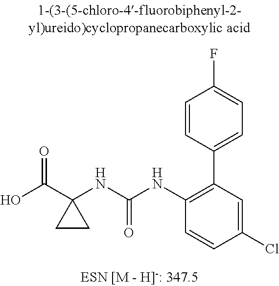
OC(C1(NC(NC2=C(C3=CC=C(F)C=C3)C=C(Cl)C=C2)=O)CC1)=O
